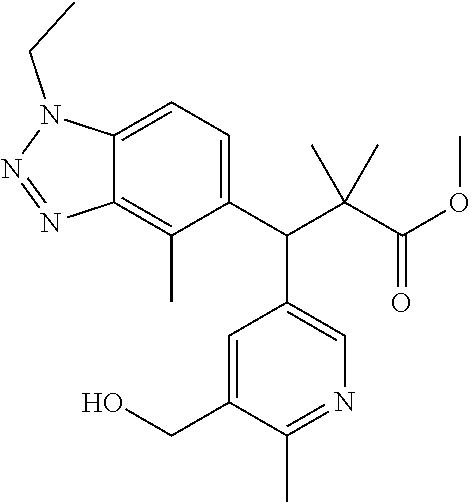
C12=CC=C(C(C(C(OC)=O)(C)C)C3=CN=C(C)C(CO)=C3)C(C)=C1N=NN2CC
